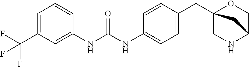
C(NC1=CC=C(CC23OCC(NC2)C3)C=C1)(=O)NC1=CC(C(F)(F)F)=CC=C1
